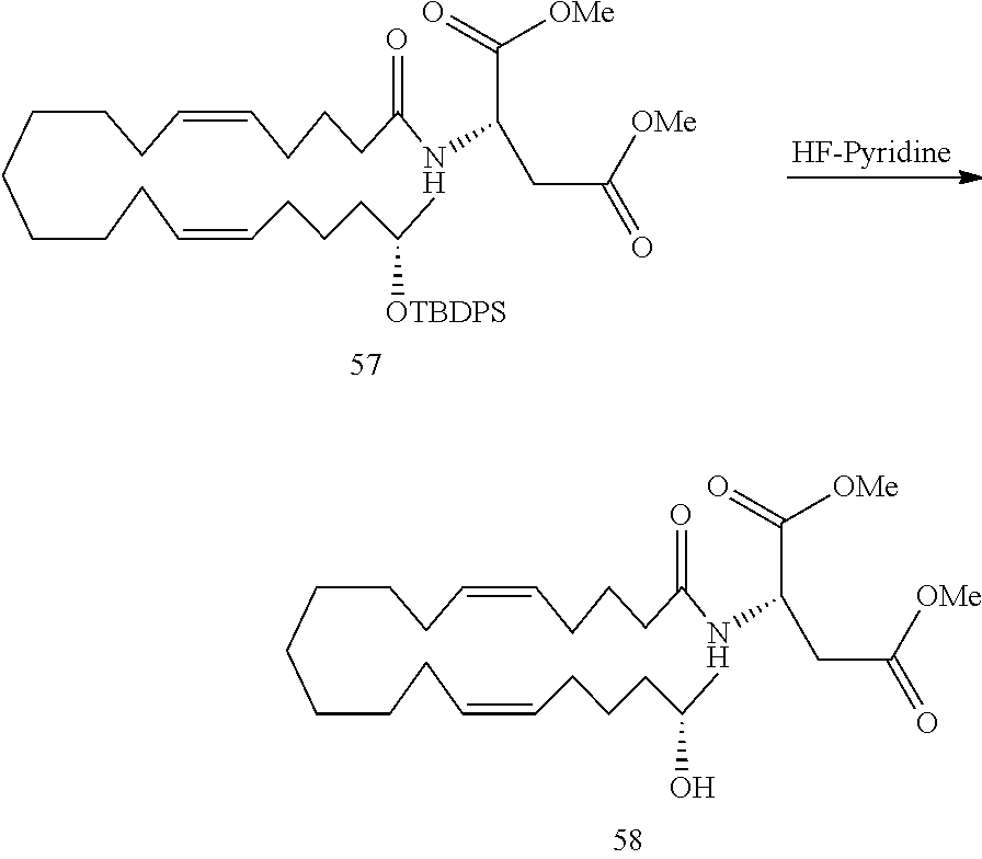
C(CCC=CCCCC(C)[OTBDPS])CCCCC=CCCCC(NC(C([OMe])=O)CC([OMe])=O)=O.C(CCC=CCCCC(C)O)CCCCC=CCCCC(NC(C([OMe])=O)CC([OMe])=O)=O
